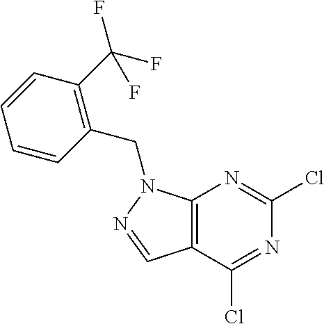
C12=C(C(Cl)=NC(Cl)=N1)C=NN2CC1=C(C(F)(F)F)C=CC=C1
